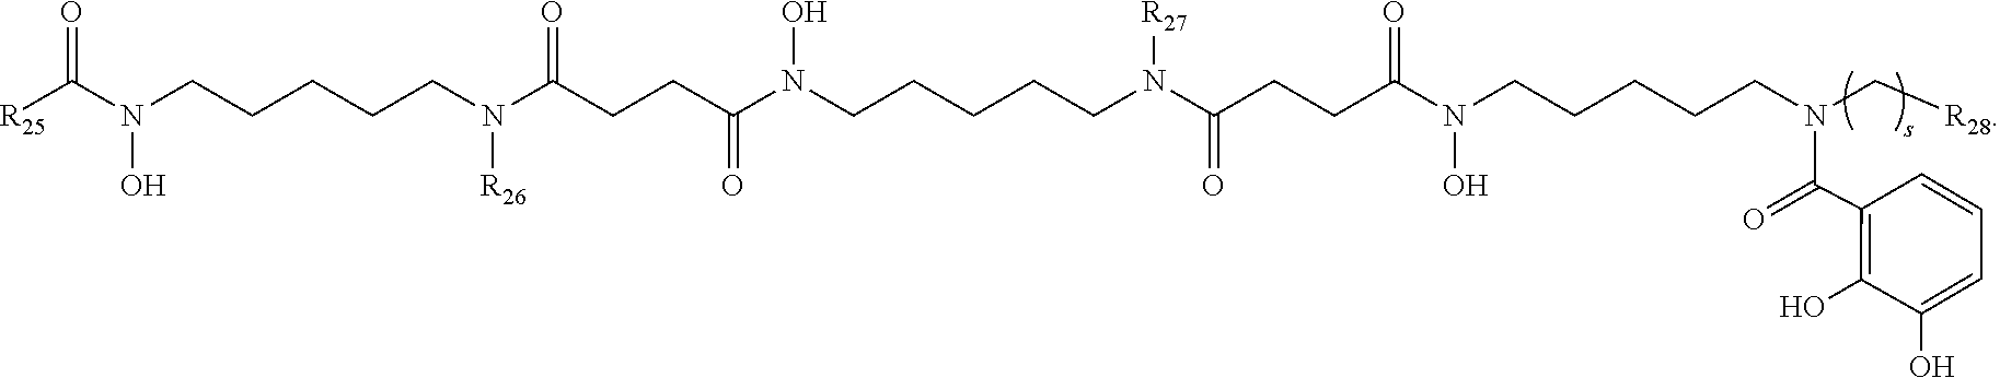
OC1=C(C(N(C[R28])CCCCCN(O)C(CCC(N([R27])CCCCCN(O)C(CCC(N([R26])CCCCCN(O)C(=O)[R25])=O)=O)=O)=O)=O)C=CC=C1O
